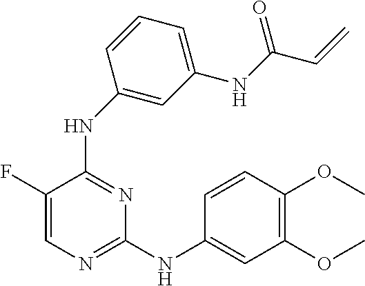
N(C1=NC=C(F)C(NC2=CC(NC(C=C)=O)=CC=C2)=N1)C1=CC(OC)=C(OC)C=C1
